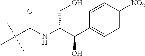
C1=CC([NO2])=CC=C1C(C(NC(C(C)(C)C)=O)CO)O
